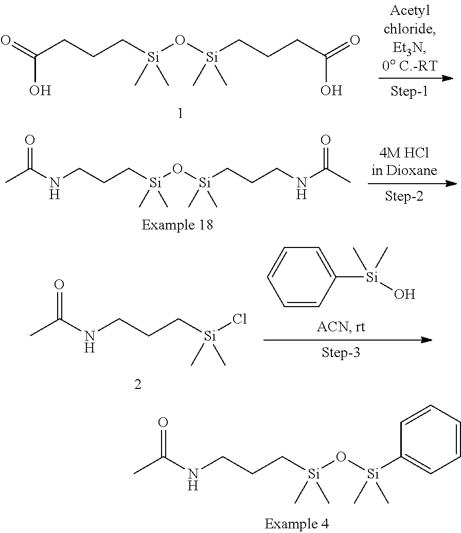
O=C(CCC[Si](O[Si](CCCC(=O)O)(C)C)(C)C)O.C(NCCC[Si](O[Si](CCCNC(C)=O)(C)C)(C)C)(C)=O.C(NCCC[Si](Cl)(C)C)(C)=O.C1([Si](O)(C)C)=CC=CC=C1.C(NCCC[Si](O[Si](C1=CC=CC=C1)(C)C)(C)C)(C)=O
